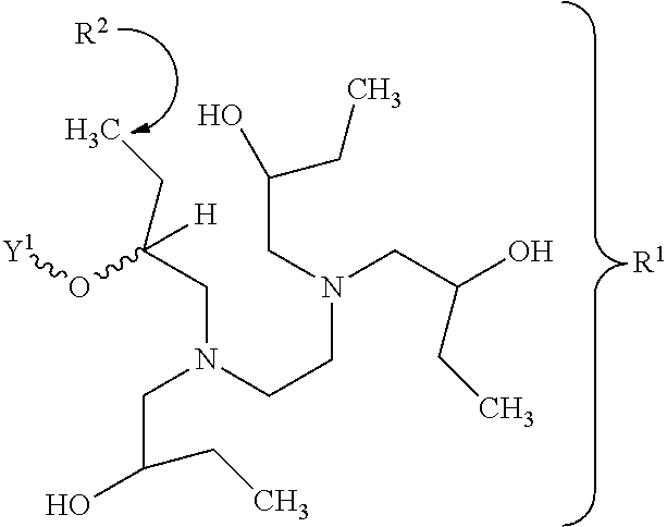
[R2].C(N(CCN(CC(O)CC)CC(O)CC)CC(O)CC)C(CC)(O[Y1])[H].[R1]
